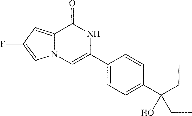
C12=CC(F)=CN1C=C(C1=CC=C(C(CC)(O)CC)C=C1)NC2=O
